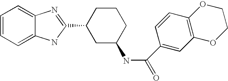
C1=CC=C2C(=C1)N=C(C1CC(NC(=O)C3=CC4=C(C=C3)OCCO4)CCC1)N2
